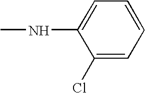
C1(Cl)=CC=CC=C1NC
